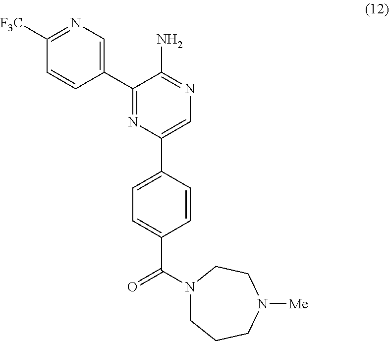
C1([F3C])=NC=C(C2=NC(C3=CC=C(C(=O)N4CCCN([Me])CC4)C=C3)=CN=C2N)C=C1
